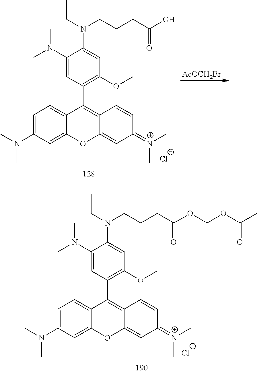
[AcOCH2Br].[N+](C)(C)=C1C=C2OC3=CC(N(C)C)=CC=C3C(C3=C(OC)C=C(N(CCCC(=O)O)CC)C(N(C)C)=C3)=C2C=C1.[Cl-].[N+](C)(C)=C1C=C2OC3=CC(N(C)C)=CC=C3C(C3=C(OC)C=C(N(CCCC(=O)OCOC(C)=O)CC)C(N(C)C)=C3)=C2C=C1.[Cl-]
